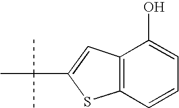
C1=C(O)C2=C(C=C1)SC(C(C)(C)C)=C2
